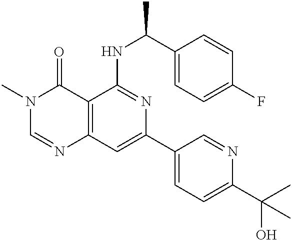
C12=C(C=C(C3=CC=C(C(C)(O)C)N=C3)N=C1NC(C1=CC=C(F)C=C1)C)N=CN(C)C2=O
